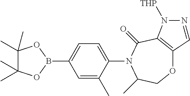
O1C2=C(C(=O)N(C3=CC=C(B4OC(C)(C)C(C)(C)O4)C=C3C)C(C)C1)N([THP])N=C2
